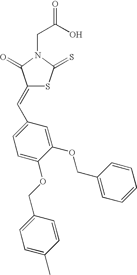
C(C(O)=O)N1C(=S)SC(=CC2=CC=C(OCC3=CC=C(C)C=C3)C(OCC3=CC=CC=C3)=C2)C1=O
